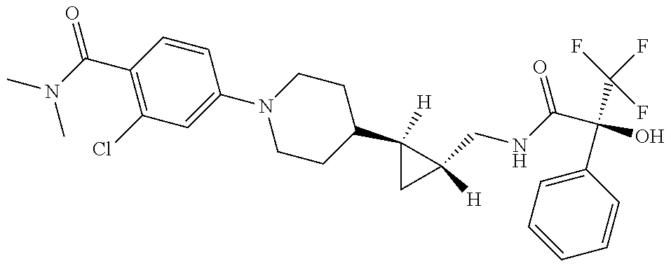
CN(C)C(=O)C1=C(Cl)C=C(N2CCC(C3([H])CC3([H])CNC(=O)C(O)(C(F)(F)F)C3=CC=CC=C3)CC2)C=C1
